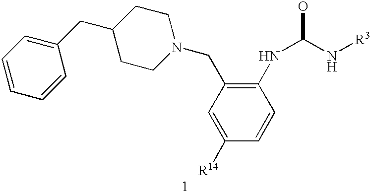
C1=CC=CC(CC2CCN(CC3=C(NC(O)N[R3])C=CC([R14])=C3)CC2)=C1
